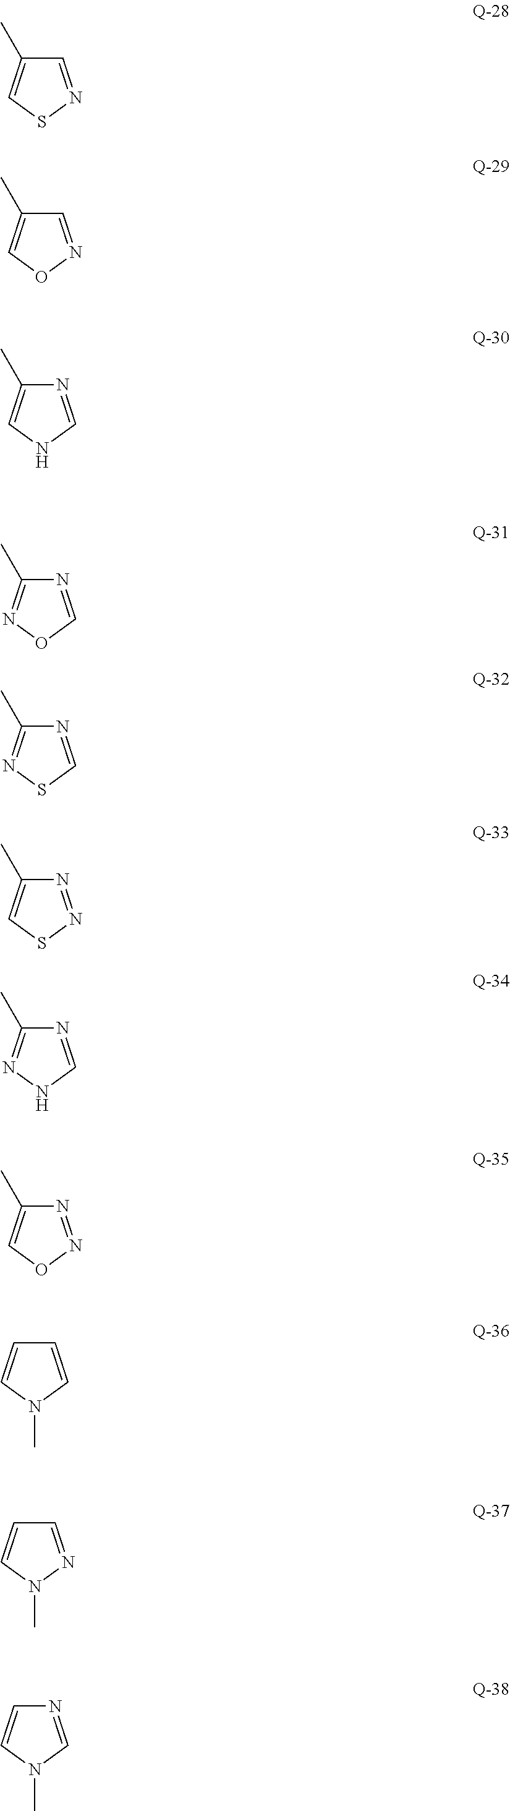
C1(C)=CSN=C1.C1(C)=CON=C1.C1(C)=CNC=N1.C1(C)=NOC=N1.C1(C)=NSC=N1.C1(C)=CSN=N1.C1(C)=NNC=N1.C1(C)=CON=N1.C1=CN(C)C=C1.C1=CN(C)N=C1.C1=CN(C)C=N1
